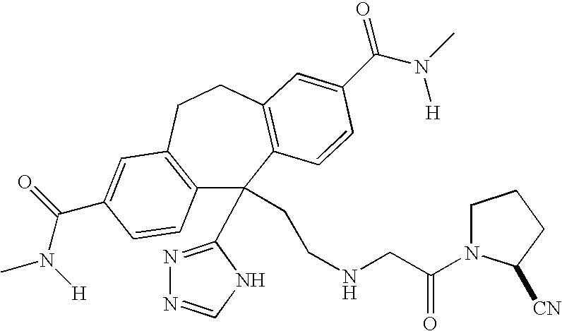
C12=C(CCC3=C(C1(CCNCC(=O)N1CCCC1[CN])C1=NN=CN1)C=CC(C(=O)N([H])C)=C3)C=C(C(N(C)[H])=O)C=C2
